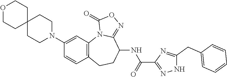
N12C3=C(C=CC(N4CCC5(CC4)CCOCC5)=C3)CCC(NC(=O)C3=NNC(CC4=CC=CC=C4)=N3)C1=NOC2=O
